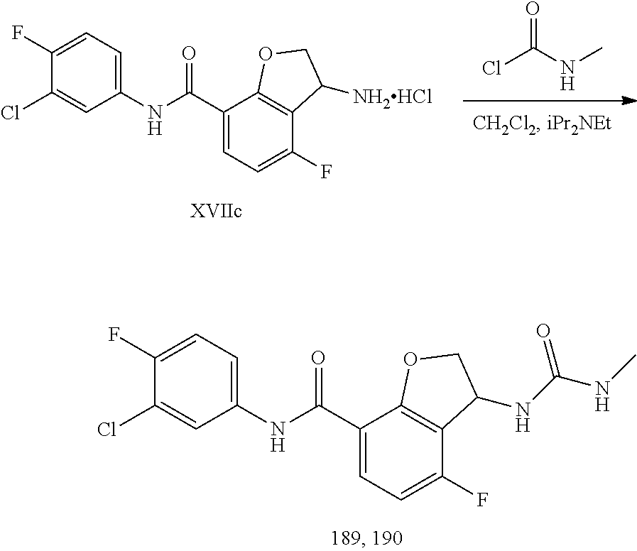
C1(Cl)=CC(NC(C2=CC=C(F)C3=C2OCC3NC(NC)=O)=O)=CC=C1F.ClC(NC)=O.C1(Cl)=CC(NC(C2=CC=C(F)C3=C2OCC3[NH2HCl])=O)=CC=C1F
